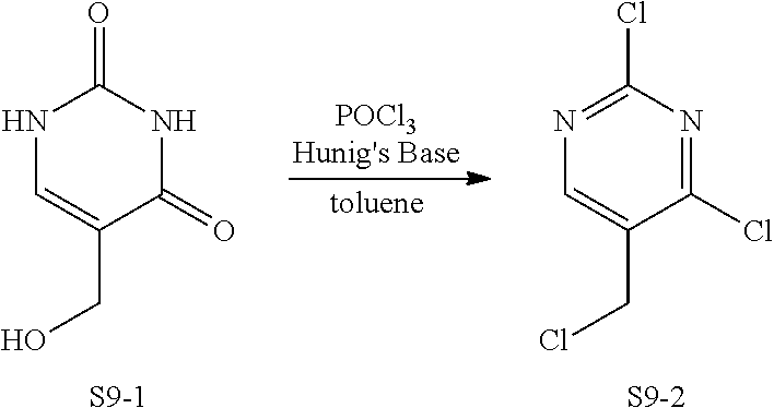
O=C1NC(=O)NC=C1CO.[S9-1].ClC1=NC(Cl)=NC=C1CCl.[S9-2]
